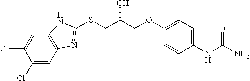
C1(Cl)=CC2=C(C=C1Cl)NC(SCC(COC1=CC=C(NC(=O)N)C=C1)O)=N2
